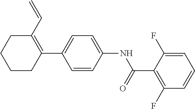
C1(C=C)=C(C2=CC=C(NC(C3=C(F)C=CC=C3F)=O)C=C2)CCCC1
